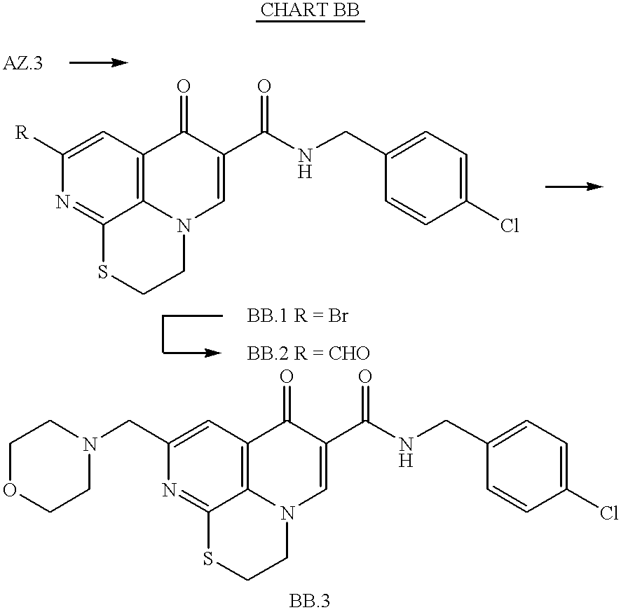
N1=C2C3=C(C=C1[R])C(=O)C(C(NCC1=CC=C(Cl)C=C1)=O)=CN3CCS2.N1=C2C3=C(C=C1CN1CCOCC1)C(=O)C(C(NCC1=CC=C(Cl)C=C1)=O)=CN3CCS2
